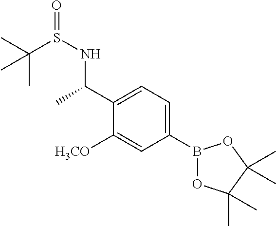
CC(C1=CC=C(B2OC(C)(C)C(C)(C)O2)C=C1[H3CO])NS(=O)C(C)(C)C
